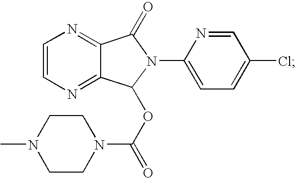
C1=CN=C2C(=N1)C(=O)N(C1=CC=C(Cl)C=N1)C2OC(=O)N1CCN(C)CC1
